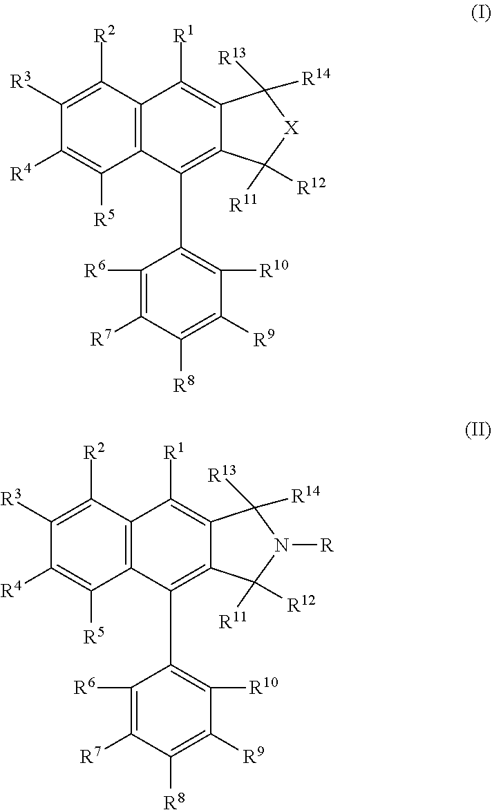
C1([R7])=C([R6])C(C2=C3C(=C([R1])C4=C2C([R5])=C([R4])C([R3])=C4[R2])C([R14])([R13])[X]C3([R12])[R11])=C([R10])C([R9])=C1[R8].C1([R7])=C([R6])C(C2=C3C(=C([R1])C4=C2C([R5])=C([R4])C([R3])=C4[R2])C([R14])([R13])N([R])C3([R12])[R11])=C([R10])C([R9])=C1[R8]
